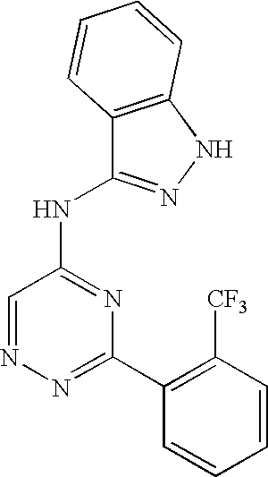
N1=C(C2=C([CF3])C=CC=C2)N=C(NC2=NNC3=C2C=CC=C3)C=N1
